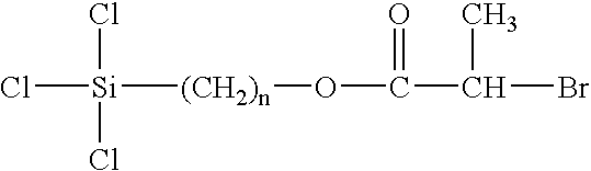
Cl[Si]([(CH2)n]OC(C(Br)C)=O)(Cl)Cl
